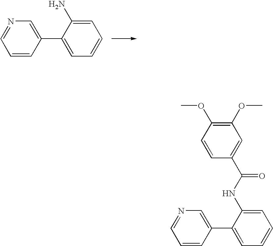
C1=CC(C2=CC=CC=C2N)=CN=C1.C1=CC(C2=CC=CC=C2NC(C2=CC(OC)=C(OC)C=C2)=O)=CN=C1
